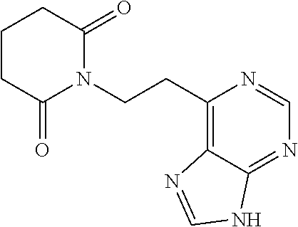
C1CCC(=O)N(CCC2=C3C(=NC=N2)NC=N3)C1=O
